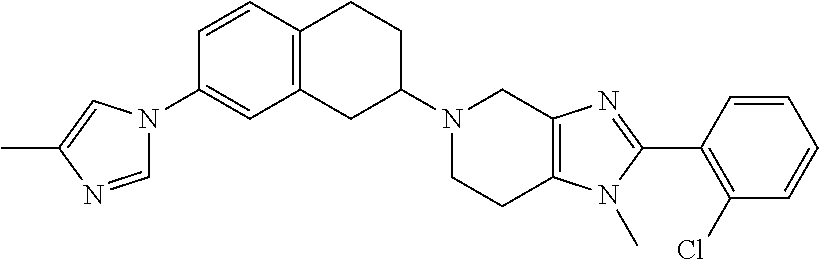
C12=C(CC(N3CCC4=C(C3)N=C(C3=C(Cl)C=CC=C3)N4C)CC1)C=C(N1C=NC(C)=C1)C=C2
